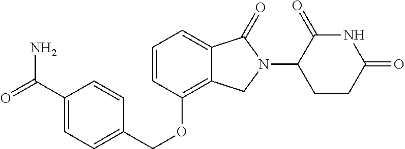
NC(C1=CC=C(COC2=C3C(=CC=C2)C(=O)N(C2CCC(=O)NC2=O)C3)C=C1)=O
